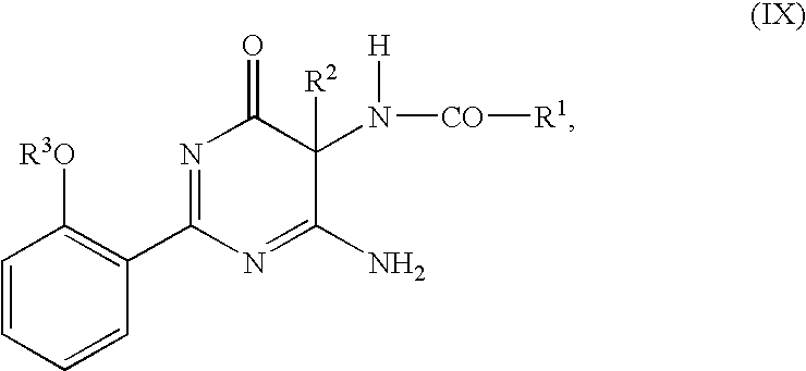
C1=CC=CC(C2=NC(=O)C(N([CO][R1])[H])([R2])C(N)=N2)=C1[R3O]
